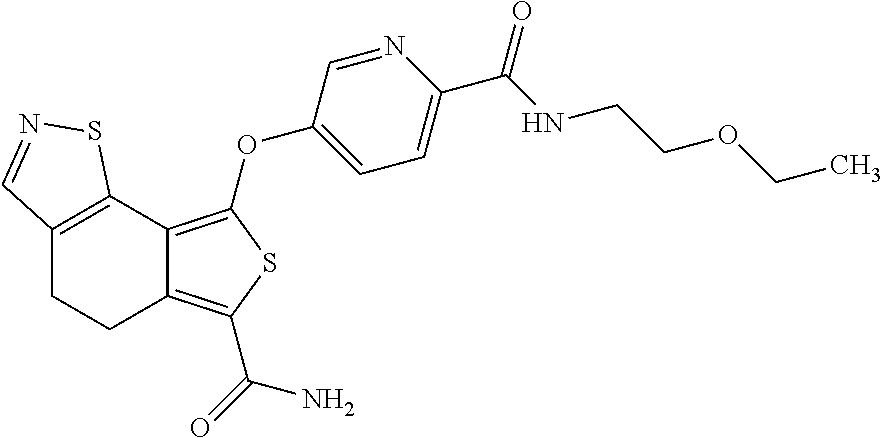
C12=C(C3=C(OC4=CC=C(C(NCCOCC)=O)N=C4)SC(C(=O)N)=C3CC1)SN=C2
